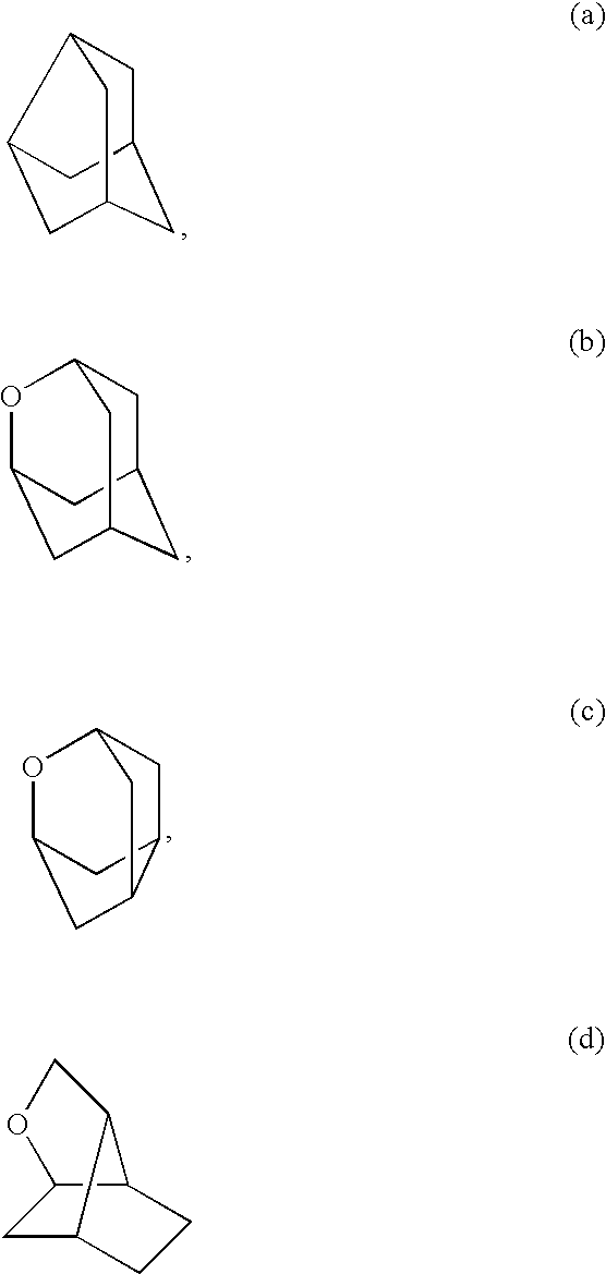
C1C2CC3CC(C1C3)C2.C1C2CC3CC(OC1C3)C2.C1C2C3CC(OC1C3)C2.C1C2CCC3C1OCC23
